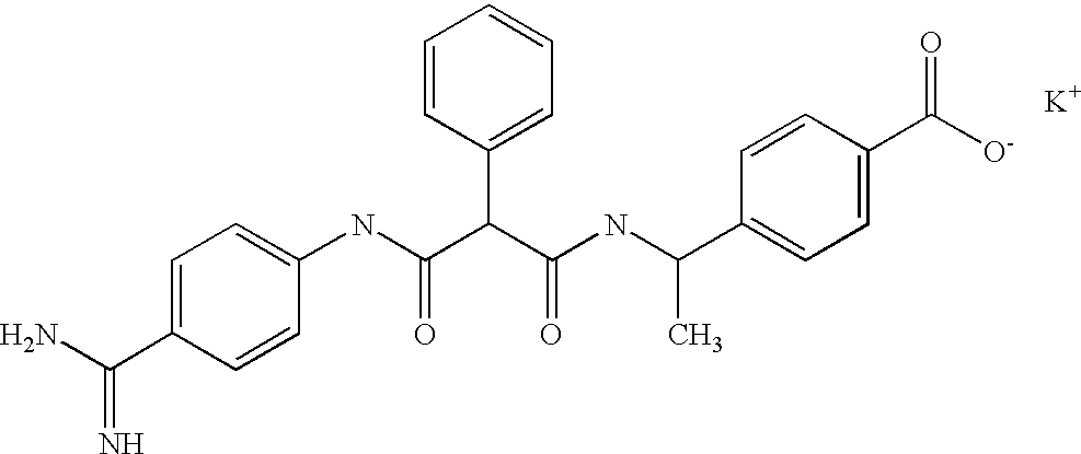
NC(C1=CC=C(NC(C(C(NC(C2=CC=C(C([O-])=O)C=C2)C)=O)C2=CC=CC=C2)=O)C=C1)=N.[K]
